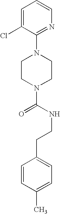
C1(N2CCN(C(=O)NCCC3=CC=C(C)C=C3)CC2)=NC=CC=C1Cl
